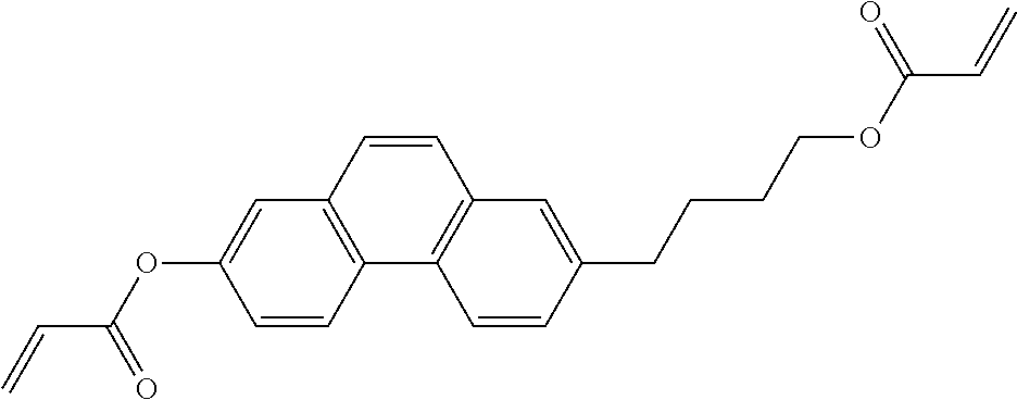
C(C(OC1=CC2=C(C=C1)C1=C(C=C(CCCCOC(C=C)=O)C=C1)C=C2)=O)=C
